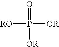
P([OR])([RO])([OR])=O
